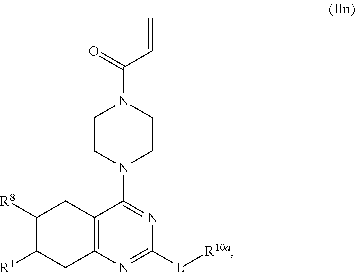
C1CN(C2=NC([L][R10a])=NC3=C2CC([R8])C([R1])C3)CCN1C(=O)C=C
